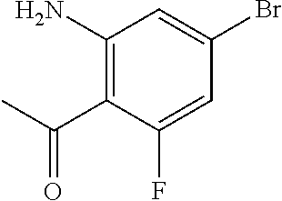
C1(N)=C(C(C)=O)C(F)=CC(Br)=C1
